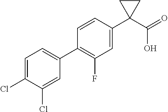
C1=CC(C2=CC=C(Cl)C(Cl)=C2)=C(F)C=C1C1(C(O)=O)CC1
